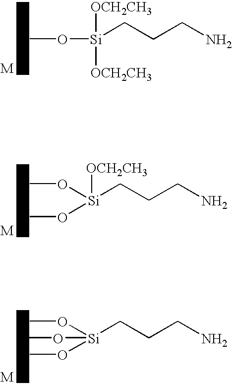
CO[Si]([OCH2CH3])([OCH2CH3])CCCN.CO[Si](OC)([OCH2CH3])CCCN.CO[Si](OC)(OC)CCCN
